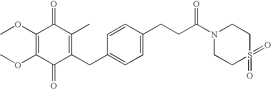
C1(=O)C(CC2=CC=C(CCC(N3CCS(=O)(=O)CC3)=O)C=C2)=C(C)C(=O)C(OC)=C1OC
